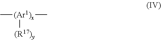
[(Ar1)x](C)(C)[(R17)y]
